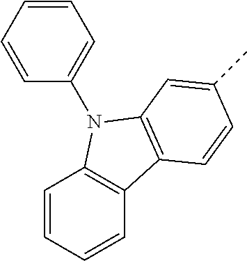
C1=CC=CC2=C1N(C1=CC=CC=C1)C1=C2C=CC(C)=C1
